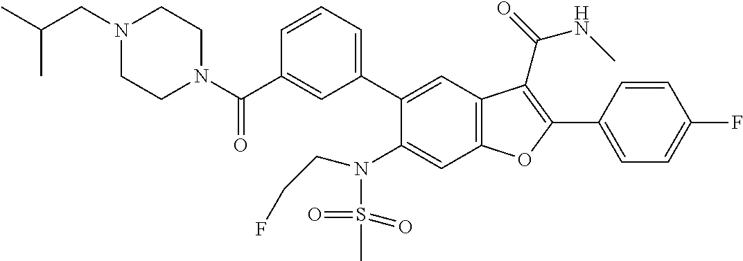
C1=CC=C(C2=CC3=C(C=C2N(S(C)(=O)=O)CCF)OC(C2=CC=C(F)C=C2)=C3C(NC)=O)C=C1C(N1CCN(CC(C)C)CC1)=O
